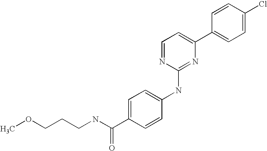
C1=CC(C2=CC=NC(NC3=CC=C(C(NCCCOC)=O)C=C3)=N2)=CC=C1Cl
